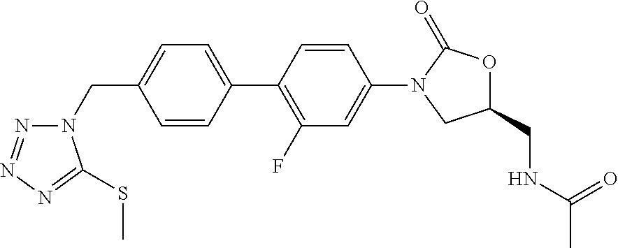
C1=C(C2=C(F)C=C(N3CC(CNC(=O)C)OC3=O)C=C2)C=CC(CN2N=NN=C2SC)=C1
